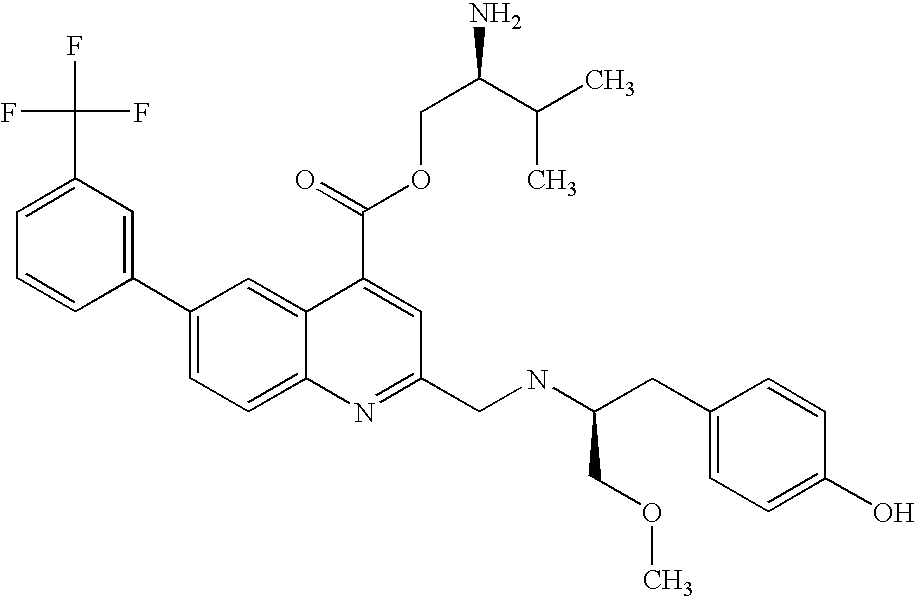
C1(C(F)(F)F)=CC=CC(C2=CC=C3C(=C2)C(C(OCC(C(C)C)N)=O)=CC(CNC(CC2=CC=C(O)C=C2)COC)=N3)=C1
